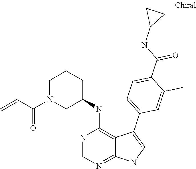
N1=CN=C2C(=C1NC1CCCN(C(C=C)=O)C1)C(C1=CC=C(C(NC3CC3)=O)C(C)=C1)=CN2
